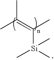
CC(=C(C)[Si](C)(C)C)C
